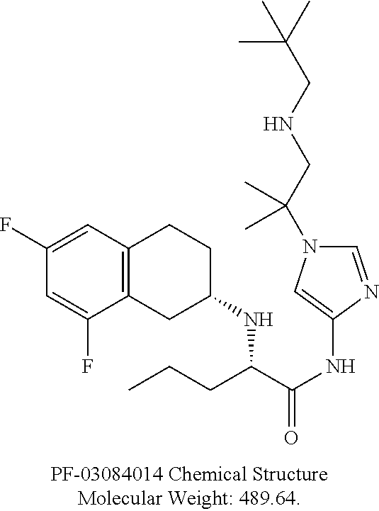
C12=C(C=C(F)C=C1F)CCC(NC(C(NC1=CN(C(CNCC(C)(C)C)(C)C)C=N1)=O)CCC)C2
